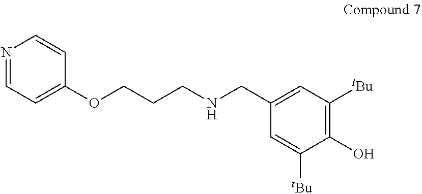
N1=CC=C(OCCCNCC2=CC([tBu])=C(O)C([tBu])=C2)C=C1
